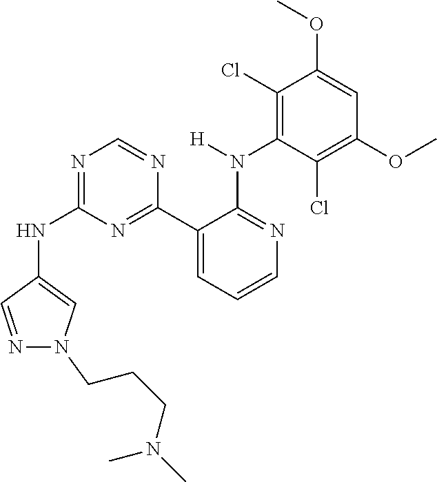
C1(NC2=NC=NC(C3=CC=CN=C3N(C3=C(Cl)C(OC)=CC(OC)=C3Cl)[H])=N2)=CN(CCCN(C)C)N=C1
